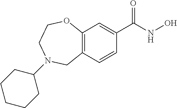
C1(C(NO)=O)=CC2=C(C=C1)CN(C1CCCCC1)CCO2
